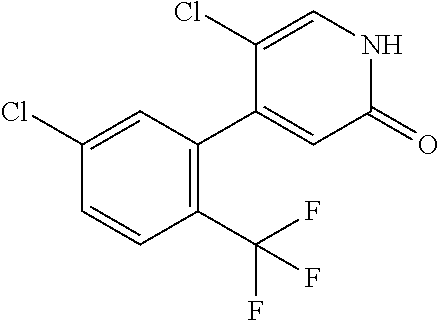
C1(C(F)(F)F)=C(C2=CC(=O)NC=C2Cl)C=C(Cl)C=C1
